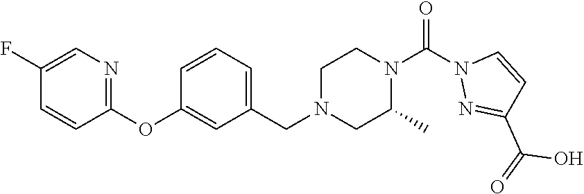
FC1=CN=C(OC2=CC(CN3CC(C)N(C(=O)N4N=C(C(=O)O)C=C4)CC3)=CC=C2)C=C1
